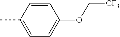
CC1=CC=C(OC[CF3])C=C1
